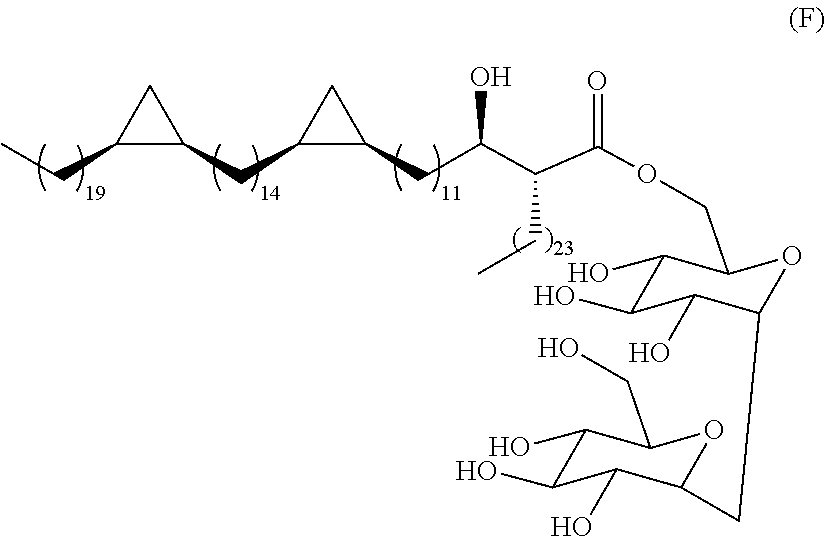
C1(CC)C(CC2C(CC(C(C(OCC3C(O)C(O)C(O)C(CC4C(O)C(O)C(O)C(CO)O4)O3)=O)CC)O)C2)C1
